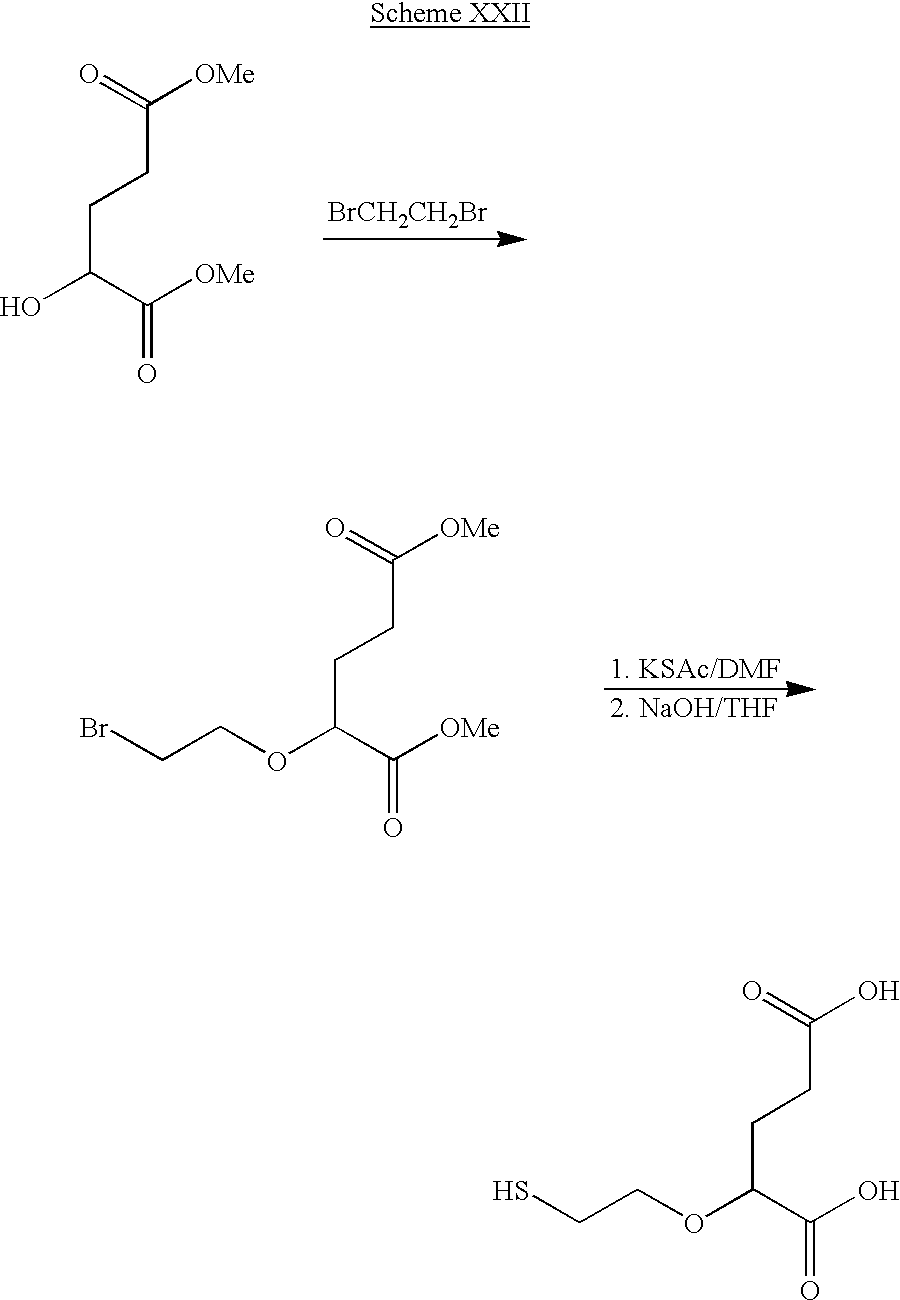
C(C(C(O)=O)OCCS)CC(O)=O.C(C(C([OMe])=O)OCCBr)CC([OMe])=O.C(C(C([OMe])=O)O)CC([OMe])=O.[BrCH2CH2Br]
